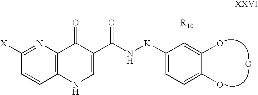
C1=C(O)C(O)=C([R10])C([K]NC(C2=CNC3=C(C2=O)N=C([X])C=C3)=O)=C1.[G]
